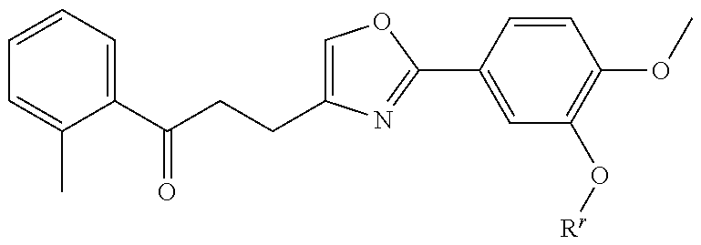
CC1=CC=CC=C1C(CCC1=COC(C2=CC(O[Rr])=C(OC)C=C2)=N1)=O
